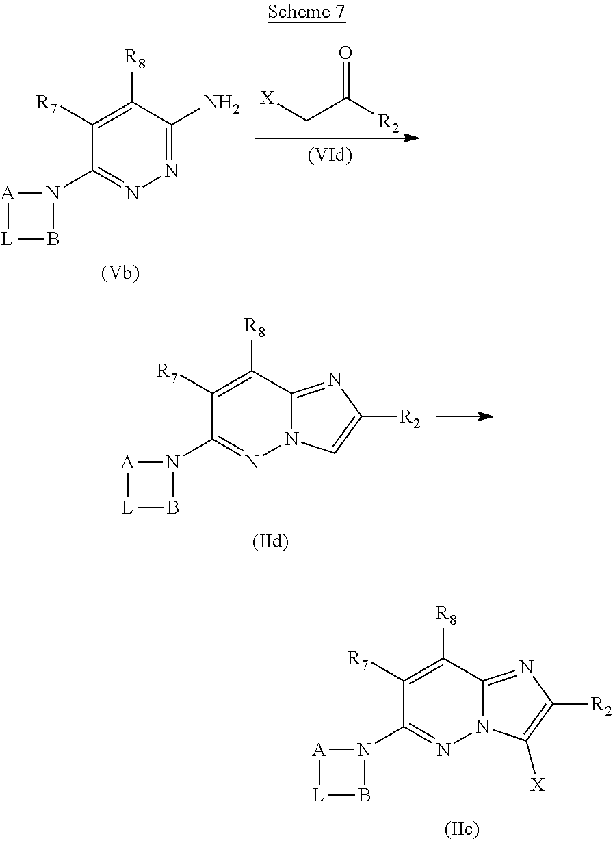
C1([R7])=C([R8])C2=NC([R2])=C([X])N2N=C1N1[A][L]B1.C1([R7])=C([R8])C(N)=NN=C1N1[A][L]B1.[X]CC([R2])=O.C1([R7])=C([R8])C2=NC([R2])=CN2N=C1N1[A][L]B1
